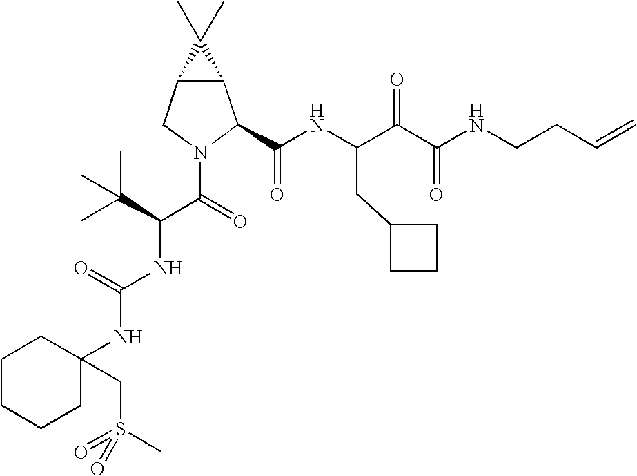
C12C(CN(C(=O)C(C(C)(C)C)NC(NC3(CS(=O)(C)=O)CCCCC3)=O)C1C(NC(C(C(NCCC=C)=O)=O)CC1CCC1)=O)C2(C)C
